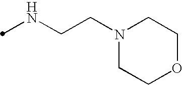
N(CCN1CCOCC1)C
